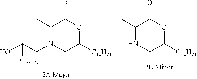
OC(CN1CC([C10H21])OC(=O)C1C)[C10H21].N1CC([C10H21])OC(=O)C1C
